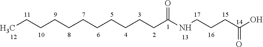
CCCCCCCCCCCC(NCCCC(O)=O)=O
